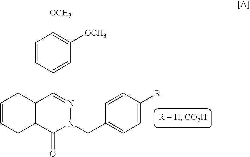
C1=CC(C2=NN(CC3=CC=C([R])C=C3)C(=O)C3C2CC=CC3)=CC([OCH3])=C1[OCH3]
